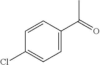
CC(=O)C1=CC=C(Cl)C=C1
